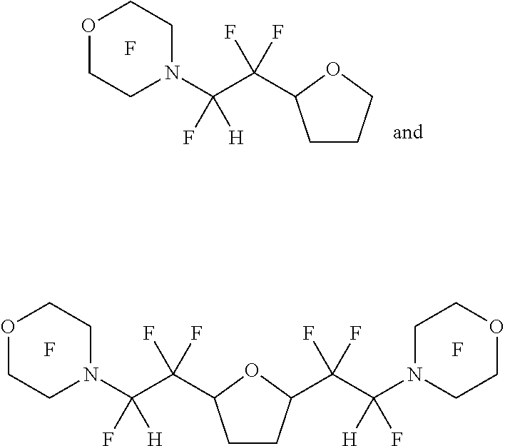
F.C1CC(C(C([H])(F)N2CCOCC2)(F)F)OC1C(C(N1CCOCC1)([H])F)(F)F.F.F.C1CCOC1C(C(N1CCOCC1)([H])F)(F)F
